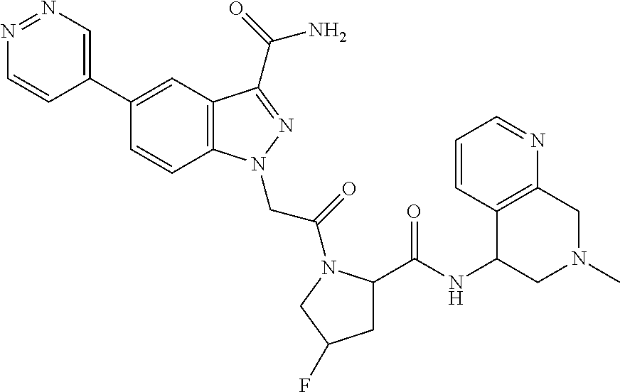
N1=NC=C(C2=CC3=C(C=C2)N(CC(=O)N2C(C(=O)NC4CN(C)CC5=C4C=CC=N5)CC(F)C2)N=C3C(=O)N)C=C1
